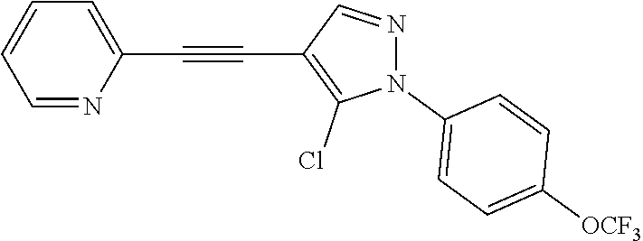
C1=NC(C#CC2=C(Cl)N(C3=CC=C([OCF3])C=C3)N=C2)=CC=C1
